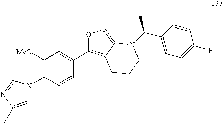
C1([MeO])=C(N2C=C(C)N=C2)C=CC(C2=C3C(=NO2)N(C(C2=CC=C(F)C=C2)C)CCC3)=C1
